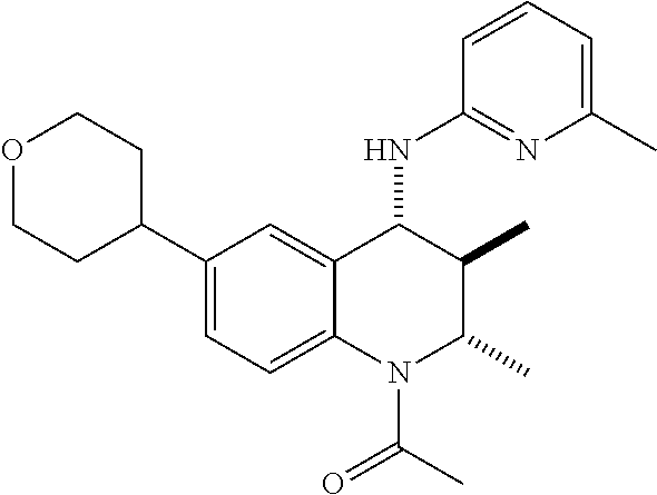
C1(C2CCOCC2)=CC=C2C(=C1)C(NC1=NC(C)=CC=C1)C(C)C(C)N2C(C)=O
